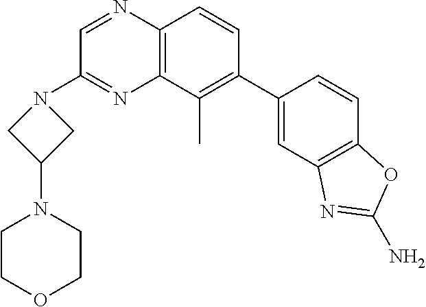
C12=C(C=CC(C3=CC4=C(C=C3)OC(N)=N4)=C1C)N=CC(N1CC(N3CCOCC3)C1)=N2
